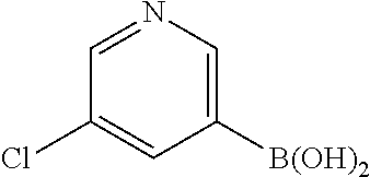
C1=NC=C([B(OH)2])C=C1Cl
